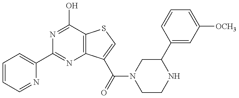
N1=C(O)C2=C(N=C1C1=CC=CC=N1)C(C(N1CCNC(C3=CC([OCH3])=CC=C3)C1)=O)=CS2
